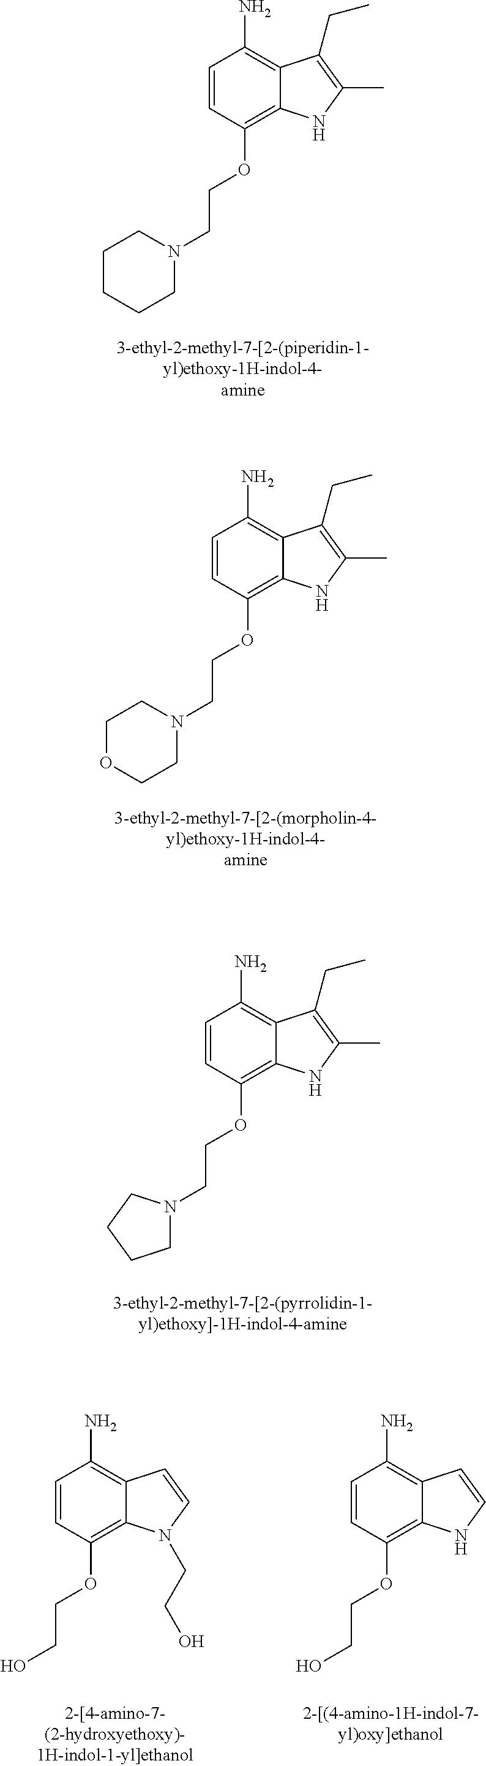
C1=CC(OCCN2CCCCC2)=C2C(=C1N)C(CC)=C(C)N2.C1=CC(OCCN2CCCC2)=C2C(=C1N)C(CC)=C(C)N2.C1=CC(OCCO)=C2C(=C1N)C=CN2CCO.C1=CC(OCCO)=C2C(=C1N)C=CN2.C1=CC(OCCN2CCOCC2)=C2C(=C1N)C(CC)=C(C)N2
